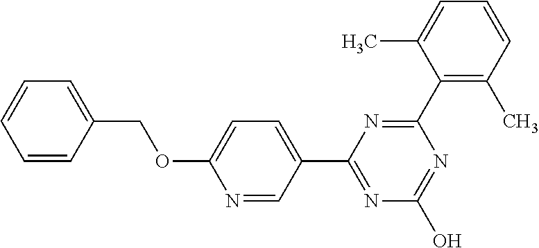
N1=C(O)N=C(C2=CC=C(OCC3=CC=CC=C3)N=C2)N=C1C1=C(C)C=CC=C1C
